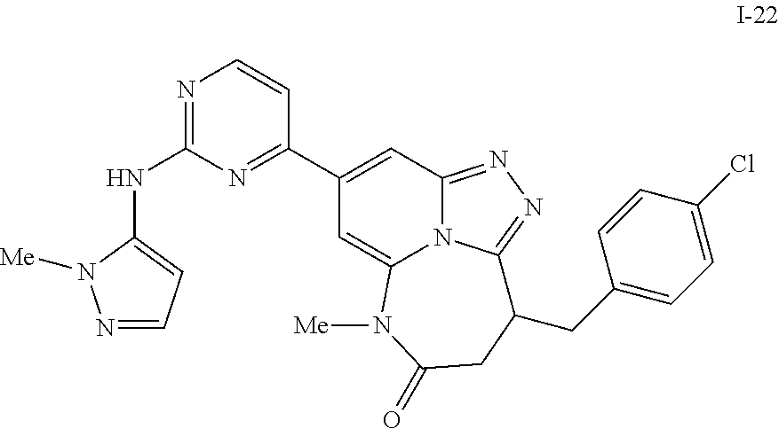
N1=CC=C(NC2=NC=CC(C3=CC4=NN=C5N4C(=C3)N([Me])C(=O)CC5CC3=CC=C(Cl)C=C3)=N2)N1[Me]
